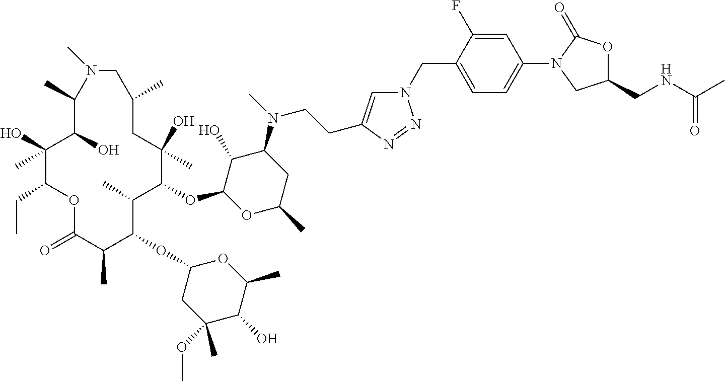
C1(O)C(OC2C(C)C(OC3CC(OC)(C)C(O)C(C)O3)C(C)C(=O)OC(CC)C(O)(C)C(O)C(C)N(C)CC(C)CC2(O)C)OC(C)CC1N(C)CCC1=CN(CC2=CC=C(N3CC(CNC(C)=O)OC3=O)C=C2F)N=N1
